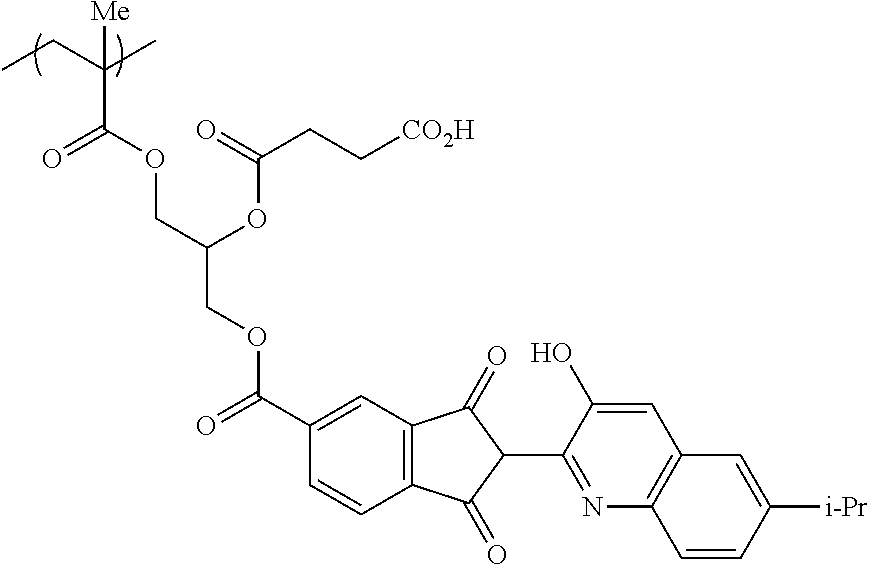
C(C(CC)(C)[Me])(OCC(COC(C1=CC2=C(C=C1)C(=O)C(C1=NC3=C(C=C1O)C=C([i-Pr])C=C3)C2=O)=O)OC(CC[CO2H])=O)=O
